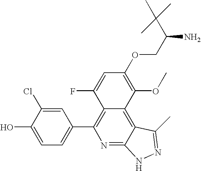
C1=C(O)C(Cl)=CC(C2=C3C(=C4C(=N2)NN=C4C)C(OC)=C(OCC(N)C(C)(C)C)C=C3F)=C1
